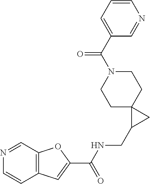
C12=C(C=NC=C1)OC(C(NCC1CC13CCN(C(C1=CC=CN=C1)=O)CC3)=O)=C2
